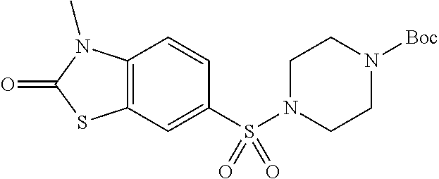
C1=CC2=C(C=C1S(N1CCN([Boc])CC1)(=O)=O)SC(=O)N2C
